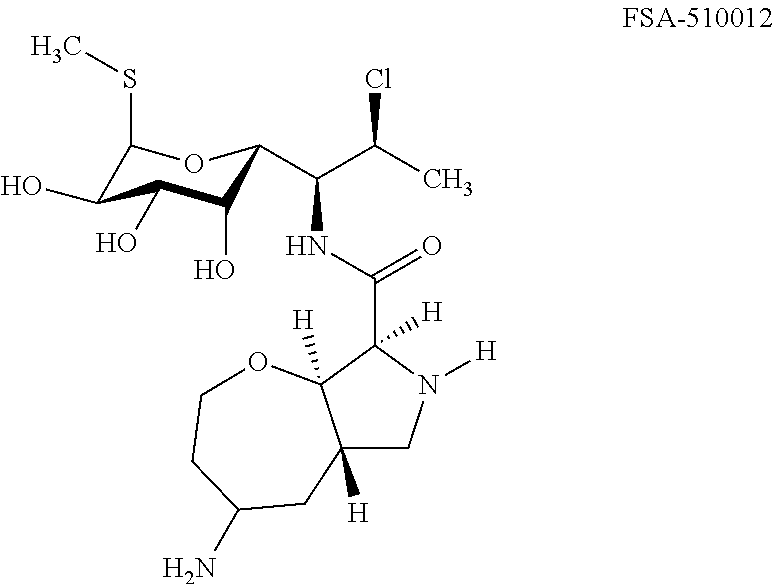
C1(SC)C(O)C(O)C(O)C(C(C(Cl)C)NC(=O)C2([H])N([H])CC3([H])C2([H])OCCC(N)C3)O1
